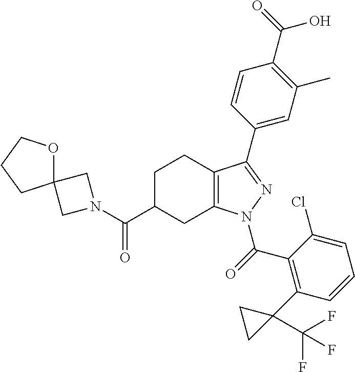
C1C(C(=O)N2CC3(C2)OCCC3)CC2=C(C1)C(C1=CC(C)=C(C(O)=O)C=C1)=NN2C(=O)C1=C(C2(C(F)(F)F)CC2)C=CC=C1Cl
